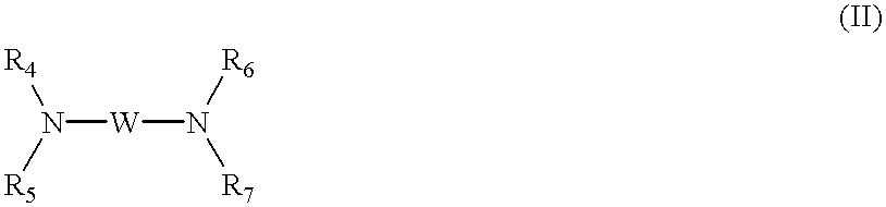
N([W]N([R6])[R7])([R4])[R5]
